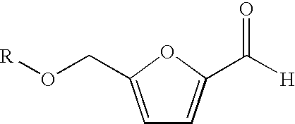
O(CC1=CC=C(C([H])=O)O1)[R]
